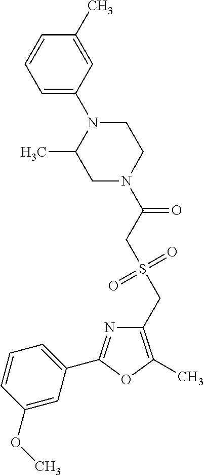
C1(CS(=O)(=O)CC(=O)N2CC(C)N(C3=CC=CC(C)=C3)CC2)=C(C)OC(C2=CC=CC(OC)=C2)=N1
